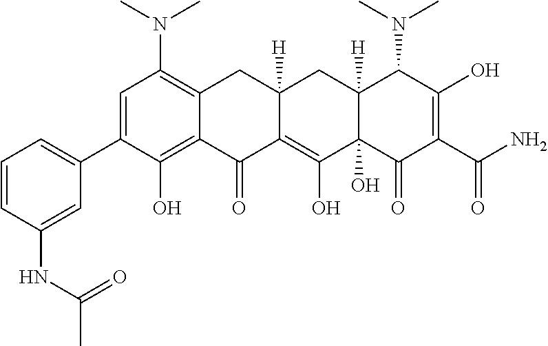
C1=C(C2=CC=CC(NC(C)=O)=C2)C(O)=C2C(=C1N(C)C)CC1([H])C(=C(O)C3(O)C([H])(C1)C(N(C)C)C(O)=C(C(N)=O)C3=O)C2=O
